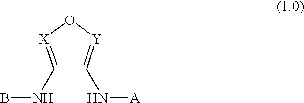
C1(NB)=[X]O[Y]=C1N[A]
